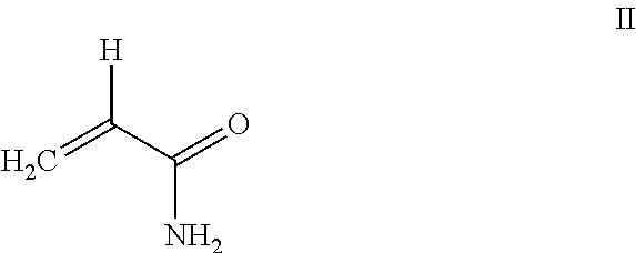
C=C(C(=O)N)[H]
